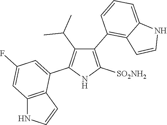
C1(C2=C3C(=CC=C2)NC=C3)=C([SO2NH2])NC(C2=CC(F)=CC3=C2C=CN3)=C1C(C)C
